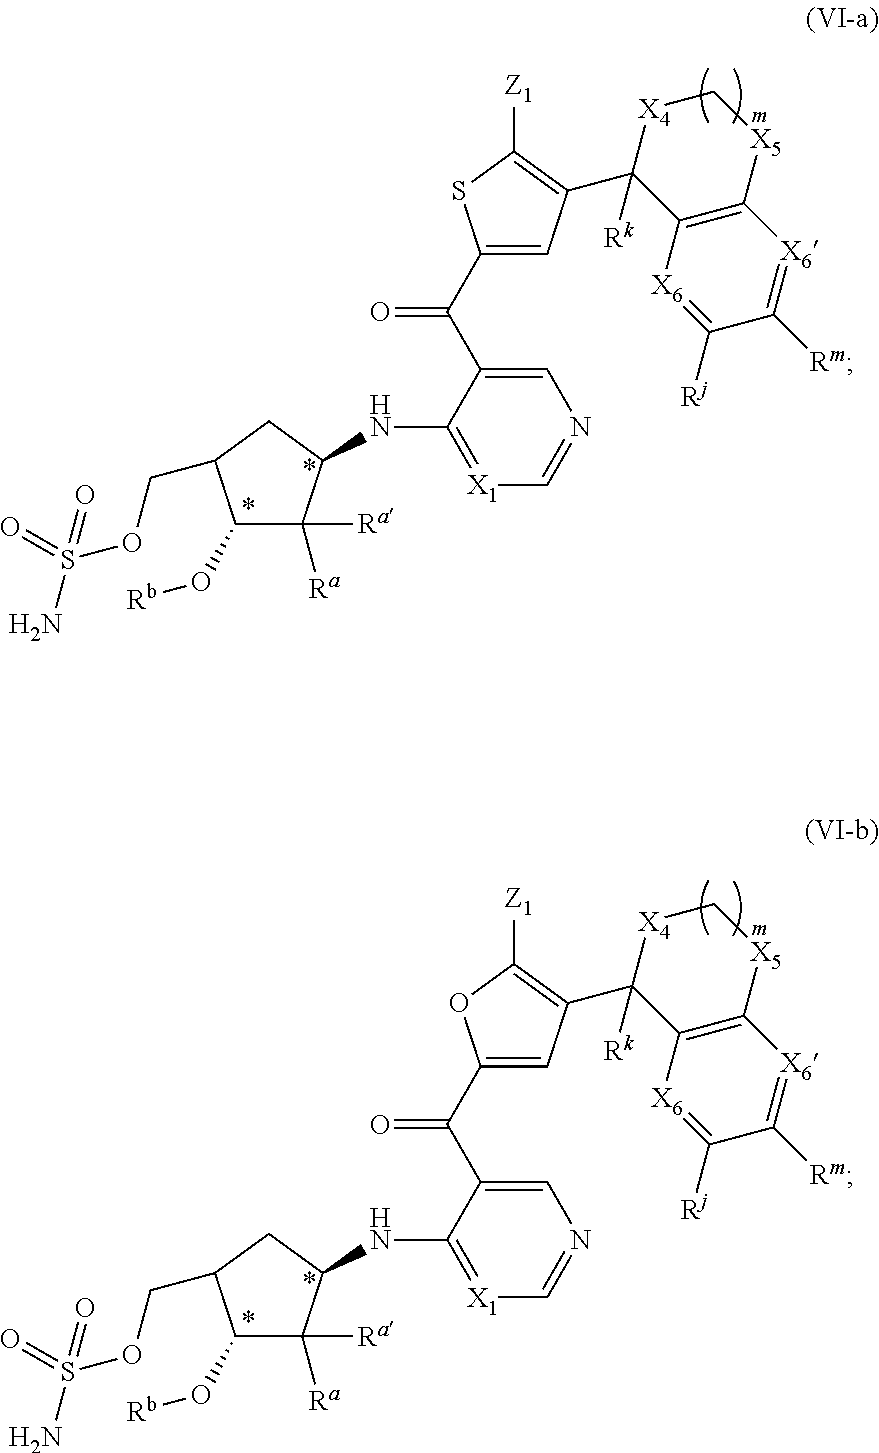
N(C1=[X1]C=NC=C1C(C1=CC(C2([Rk])C3=C([X5]C[X4]2)[X6]=C([Rm])C([Rj])=[X6]3)=C([Z1])S1)=O)C1C([Ra])([Ra])C(O[Rb])C(COS(N)(=O)=O)C1.N(C1=[X1]C=NC=C1C(C1=CC(C2([Rk])C3=C([X5]C[X4]2)[X6]=C([Rm])C([Rj])=[X6]3)=C([Z1])O1)=O)C1C([Ra])([Ra])C(O[Rb])C(COS(N)(=O)=O)C1
